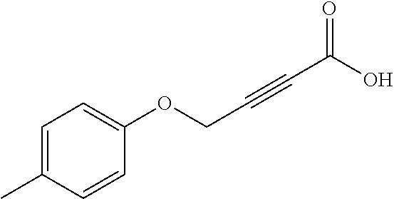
C1=C(C)C=CC(OCC#CC(=O)O)=C1
